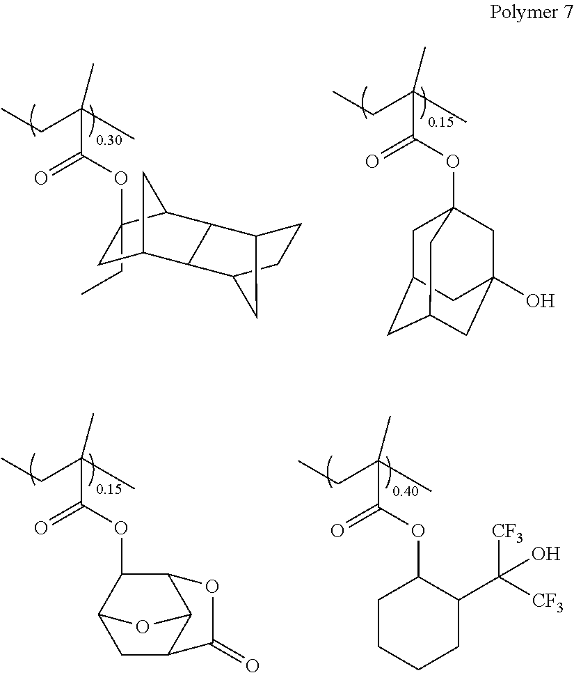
C1(CC)(OC(C(CC)(C)C)=O)CC2CC1C1C3CCC(C21)C3.CCC(C)(C)C(OC12CC3CC(CC(O)(C1)C3)C2)=O.CCC(C)(C)C(OC1C2CC3C(C1OC3=O)O2)=O.CCC(C)(C)C(OC1CCCCC1C([CF3])([CF3])O)=O
